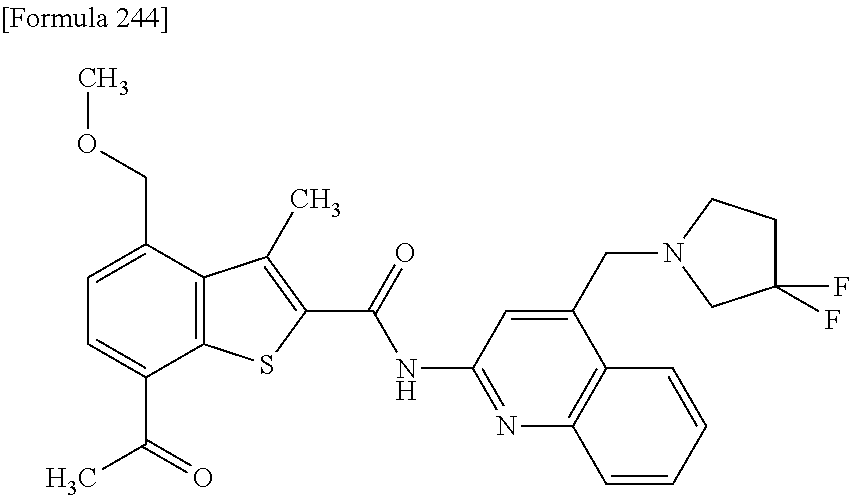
C1=C(C(=O)C)C2=C(C(COC)=C1)C(C)=C(C(=O)NC1=NC3=C(C(CN4CC(F)(F)CC4)=C1)C=CC=C3)S2
